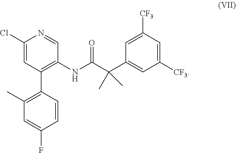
C1(Cl)=CC(C2=C(C)C=C(F)C=C2)=C(NC(=O)C(C2=CC([CF3])=CC([CF3])=C2)(C)C)C=N1
